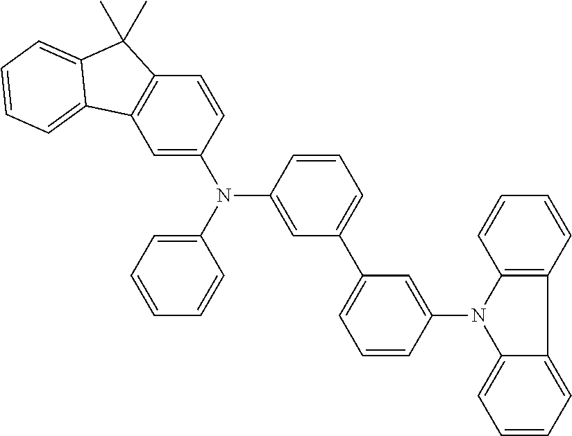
C1=C(N(C2=CC(C3=CC=CC(N4C5=CC=CC=C5C5=C4C=CC=C5)=C3)=CC=C2)C2=CC=CC=C2)C=CC2=C1C1=CC=CC=C1C2(C)C
